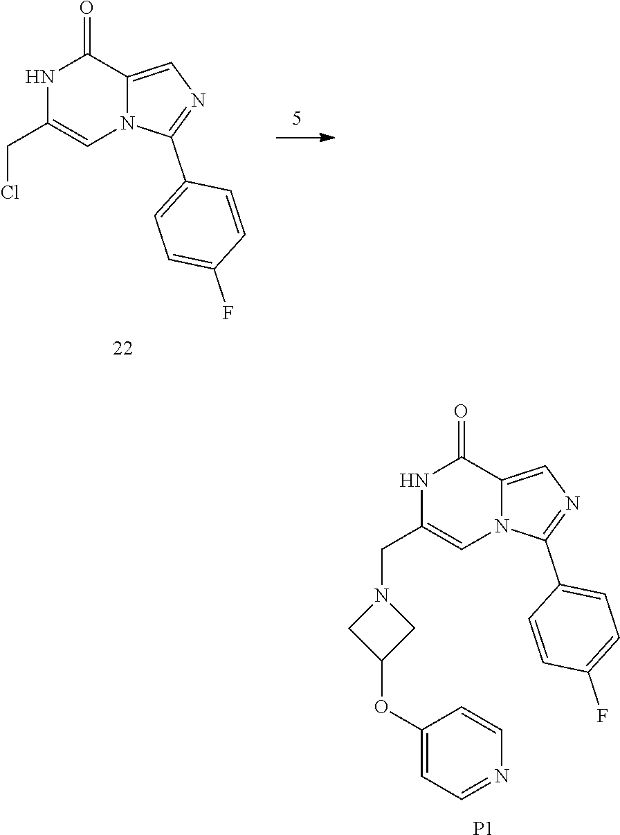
N1C(CCl)=CN2C(=CN=C2C2=CC=C(F)C=C2)C1=O.N1C(CN2CC(OC3=CC=NC=C3)C2)=CN2C(=CN=C2C2=CC=C(F)C=C2)C1=O.[P1]
